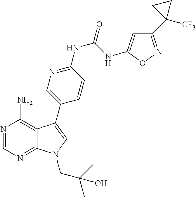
N1=CN=C2C(=C1N)C(C1=CN=C(NC(NC3=CC(C4([CF3])CC4)=NO3)=O)C=C1)=CN2CC(C)(C)O
